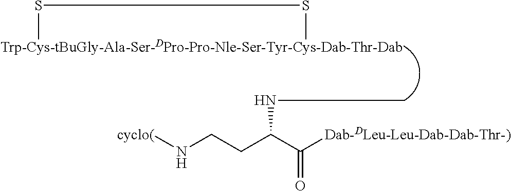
S(C)SC.N(C(CCN[cyclo(])C([Dab-DLeu-Leu-Dab-Dab-Thr-)])=O)C
